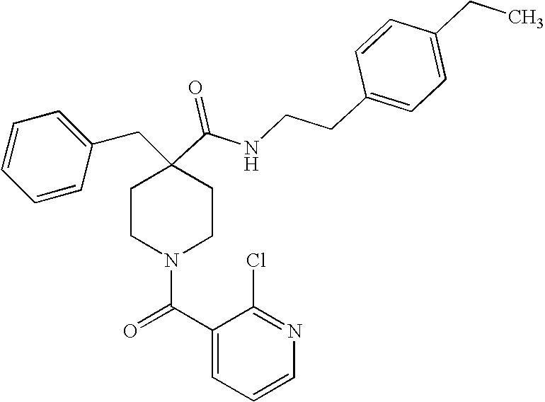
C1=CC=CC(CC2(C(=O)NCCC3=CC=C(CC)C=C3)CCN(C(C3=CC=CN=C3Cl)=O)CC2)=C1
